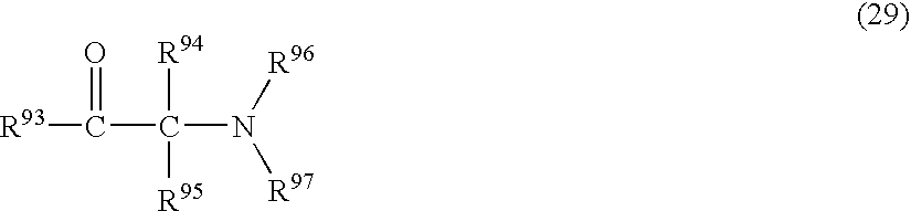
[R93]C(=O)C([R94])(N([R96])[R97])[R95]
